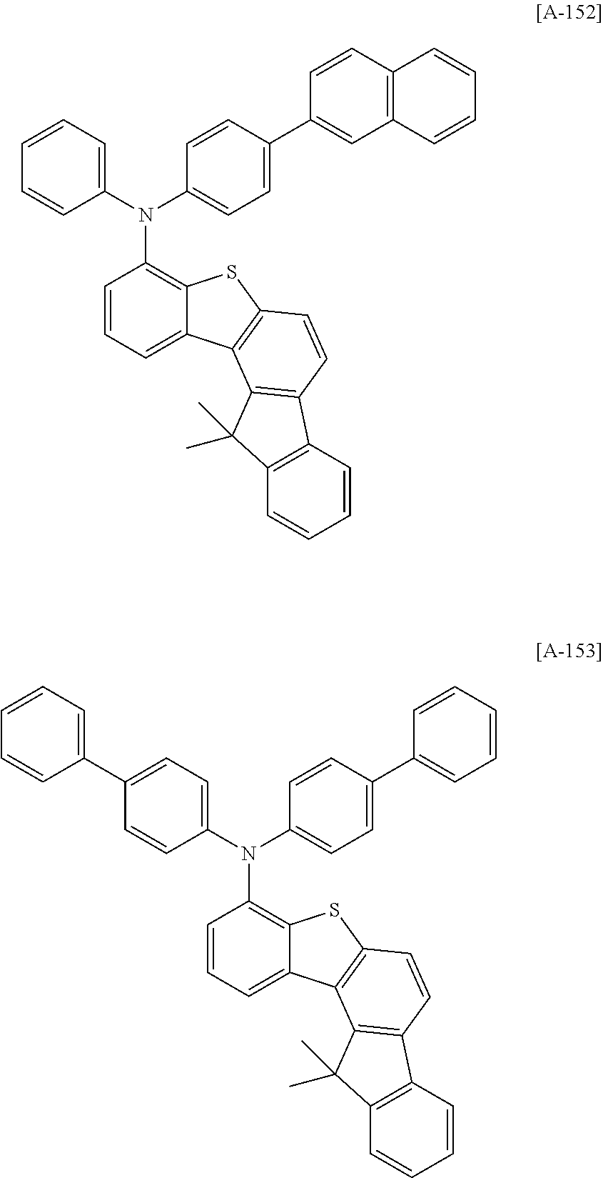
C1=CC=C2C(=C1N(C1=CC=C(C3=CC4=C(C=C3)C=CC=C4)C=C1)C1=CC=CC=C1)SC1=C2C2=C(C=C1)C1=C(C2(C)C)C=CC=C1.C1=CC=C2C(=C1N(C1=CC=C(C3=CC=CC=C3)C=C1)C1=CC=C(C3=CC=CC=C3)C=C1)SC1=C2C2=C(C=C1)C1=C(C2(C)C)C=CC=C1
